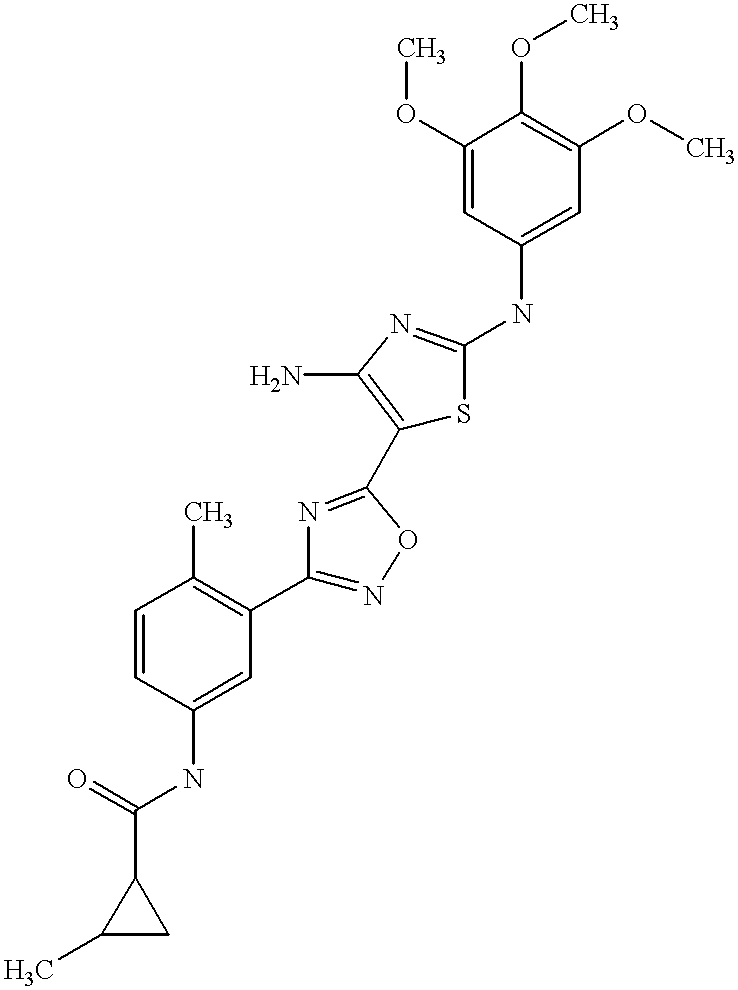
C1(C(=O)NC2=CC(C3=NOC(C4=C(N)N=C(NC5=CC(OC)=C(OC)C(OC)=C5)S4)=N3)=C(C)C=C2)C(C)C1
